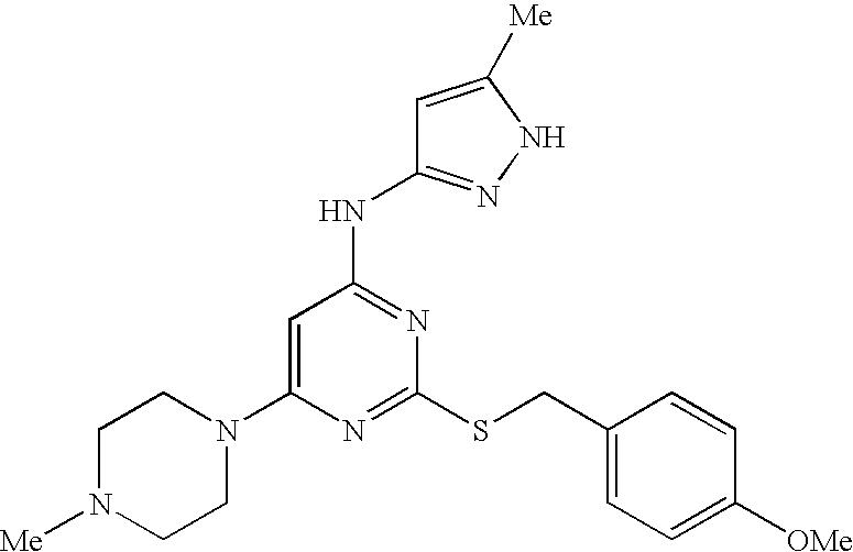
C1(N2CCN([Me])CC2)=CC(NC2=NNC([Me])=C2)=NC(SCC2=CC=C([OMe])C=C2)=N1
